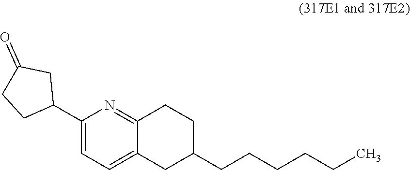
C1(C2CC(=O)CC2)=CC=C2C(=N1)CCC(CCCCCC)C2
